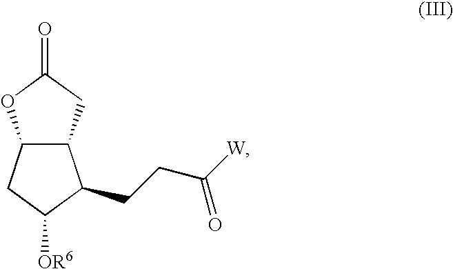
C12C(CC(=O)O1)C(CCC([W])=O)C([OR6])C2
